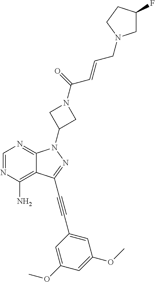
C1=NC(N)=C2C(=N1)N(C1CN(C(=O)C=CCN3CC(F)CC3)C1)N=C2C#CC1=CC(OC)=CC(OC)=C1
